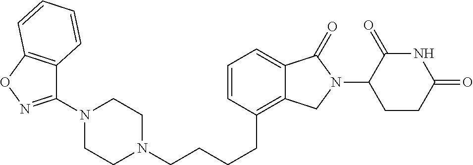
C(CCCC1=C2C(=CC=C1)C(=O)N(C1C(=O)NC(=O)CC1)C2)N1CCN(C2=NOC3=C2C=CC=C3)CC1
